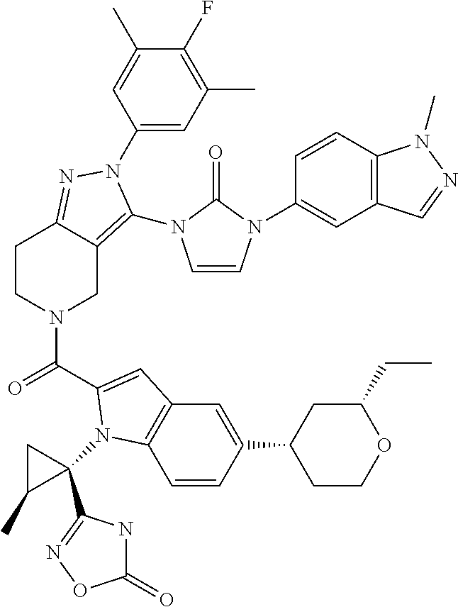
C1(N2C(N3C=CN(C4=CC5=C(C=C4)N(C)N=C5)C3=O)=C3CN(C(=O)C4=CC5=C(C=CC(C6CCOC(CC)C6)=C5)N4C4(C5=NOC(=O)N5)CC4C)CCC3=N2)=CC(C)=C(F)C(C)=C1
